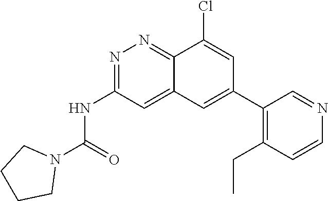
N1=C(NC(=O)N2CCCC2)C=C2C(=N1)C(Cl)=CC(C1=C(CC)C=CN=C1)=C2
